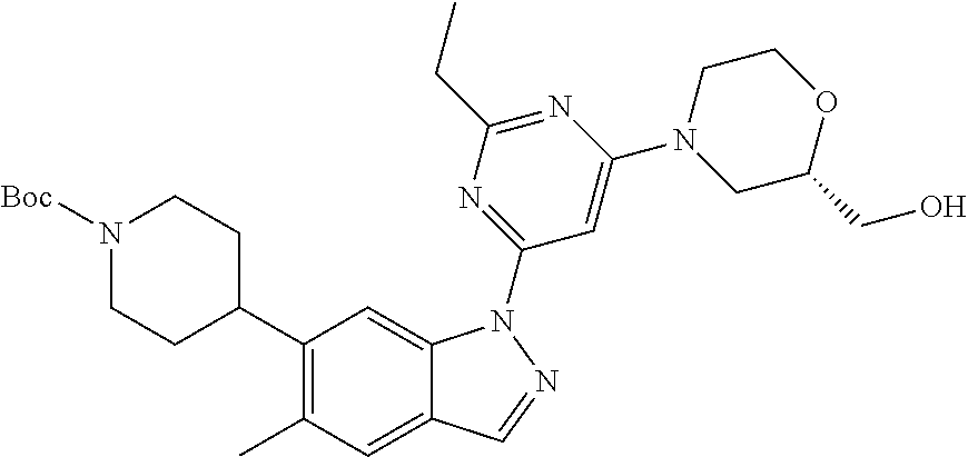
C1(C2CCN([Boc])CC2)=C(C)C=C2C(=C1)N(C1=NC(CC)=NC(N3CC(CO)OCC3)=C1)N=C2
